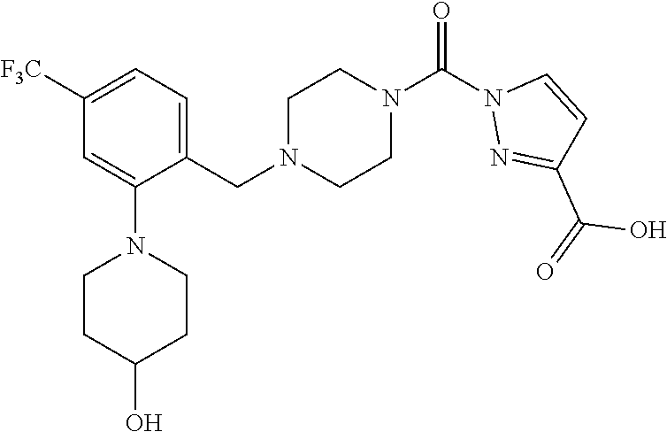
[F3C]C1=CC=C(CN2CCN(C(=O)N3N=C(C(O)=O)C=C3)CC2)C(N2CCC(O)CC2)=C1
